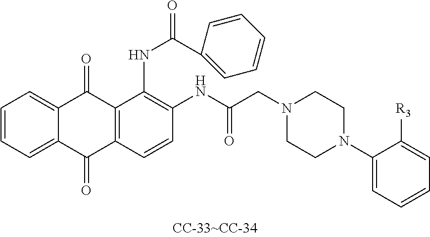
C1=CC=C2C(=C1)C(=O)C1=C(C2=O)C=CC(NC(CN2CCN(C3=CC=CC=C3[R3])CC2)=O)=C1NC(=O)C1=CC=CC=C1
